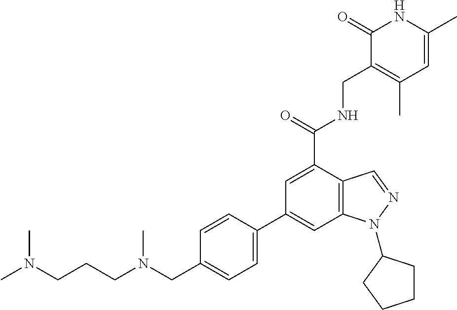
C1(=O)C(CNC(=O)C2=CC(C3=CC=C(CN(CCCN(C)C)C)C=C3)=CC3=C2C=NN3C2CCCC2)=C(C)C=C(C)N1
